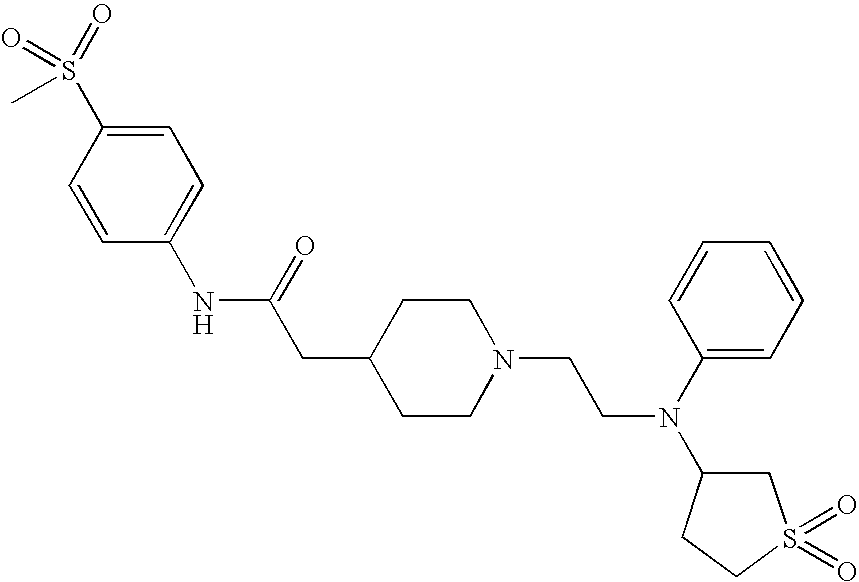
C1(NC(=O)CC2CCN(CCN(C3CS(=O)(=O)CC3)C3=CC=CC=C3)CC2)=CC=C(S(=O)(=O)C)C=C1
